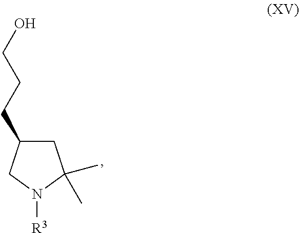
C1(CCCO)CC(C)(C)N([R3])C1
